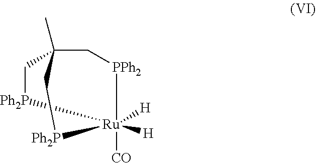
[Ru]12([CO])([H])([H])[PPh2]CC(C)(C[Ph2P]1)C[Ph2P]2
